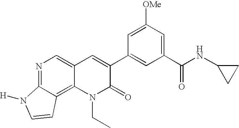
N1=C2C(=C3C(=C1)C=C(C1=CC(C(NC4CC4)=O)=CC([OMe])=C1)C(=O)N3CC)C=CN2[H]
